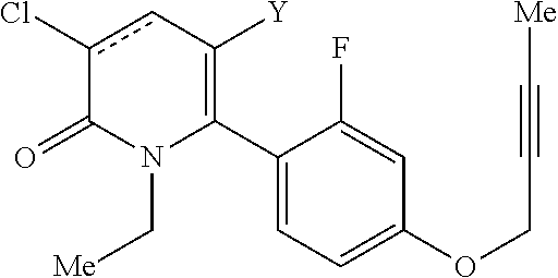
C1(C2=C([Y])cc(Cl)C(=O)N2C[Me])=CC=C(OCC#C[Me])C=C1F
